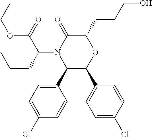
C1(C2=CC=C(Cl)C=C2)C(C2=CC=C(Cl)C=C2)OC(CCCO)C(=O)N1C(C(=O)OCC)CCC
